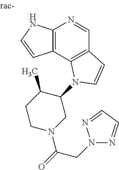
C12=C(C3=C(C=N1)C=CN3C1C(C)CCN(C(=O)CN3N=CC=N3)C1)C=CN2
